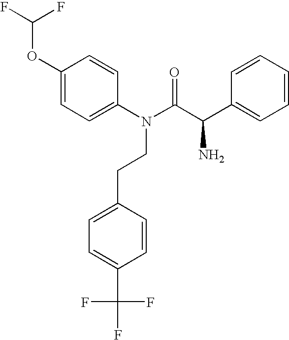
C1(OC(F)F)=CC=C(N(CCC2=CC=C(C(F)(F)F)C=C2)C(=O)C(C2=CC=CC=C2)N)C=C1
